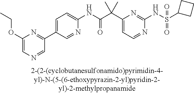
C1(NC(=O)C(C2=CC=NC(NS(=O)(=O)C3CCC3)=N2)(C)C)=CC=C(C2=NC(OCC)=CN=C2)C=N1
